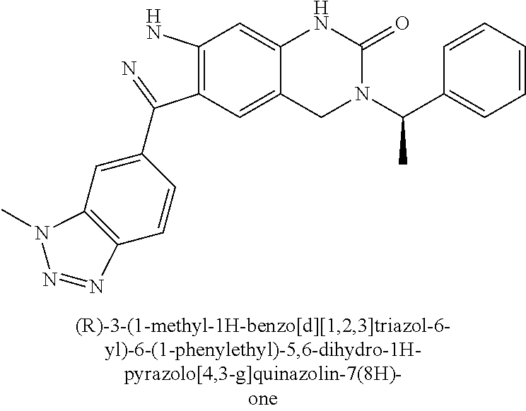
C1(N)=C(C(=N)C2=CC3=C(C=C2)N=NN3C)C=C2C(=C1)NC(=O)N(C(C1=CC=CC=C1)C)C2
